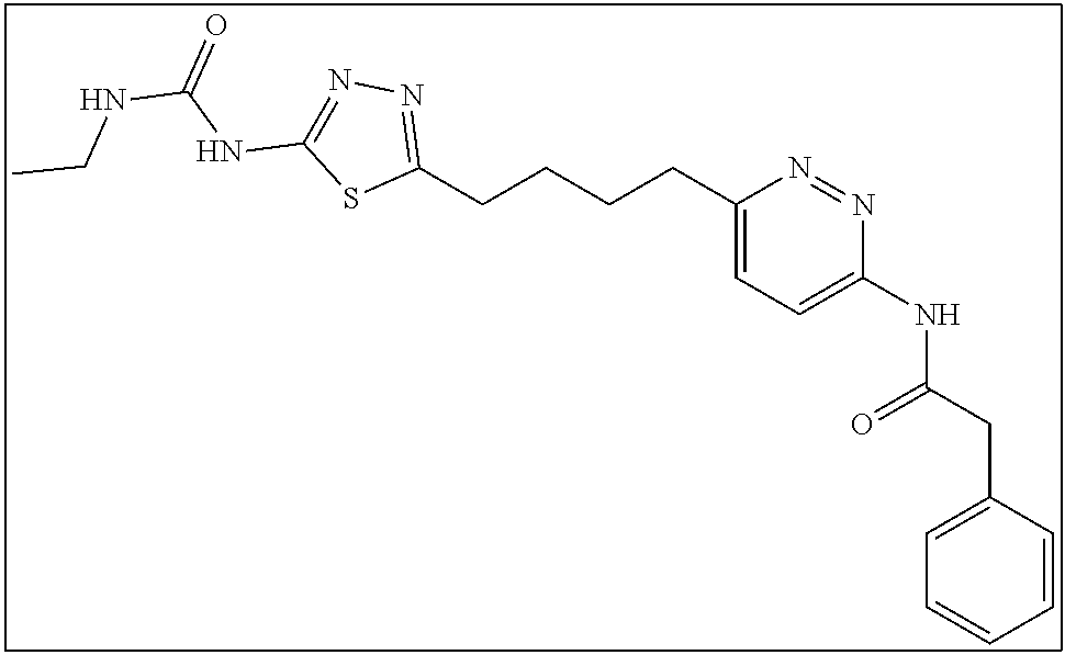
C1(CCCCC2=CC=C(NC(CC3=CC=CC=C3)=O)N=N2)=NN=C(NC(NCC)=O)S1
